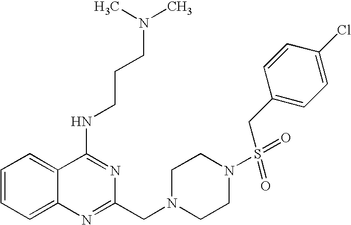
C1=CC=C2C(=C1)C(NCCCN(C)C)=NC(CN1CCN(S(CC3=CC=C(Cl)C=C3)(=O)=O)CC1)=N2
